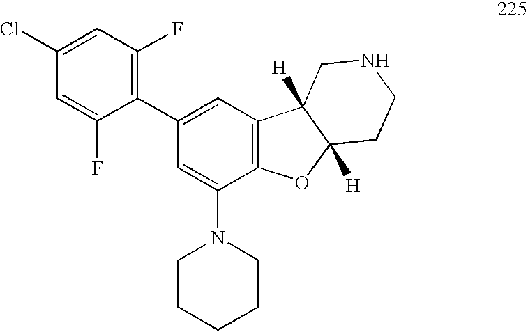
C1(Cl)=CC(F)=C(C2=CC3=C(C(N4CCCCC4)=C2)OC2([H])C3([H])CNCC2)C(F)=C1
